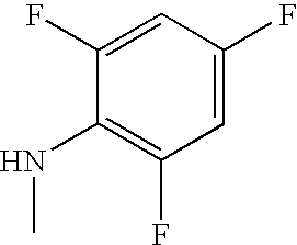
C1=C(F)C=C(F)C(NC)=C1F
